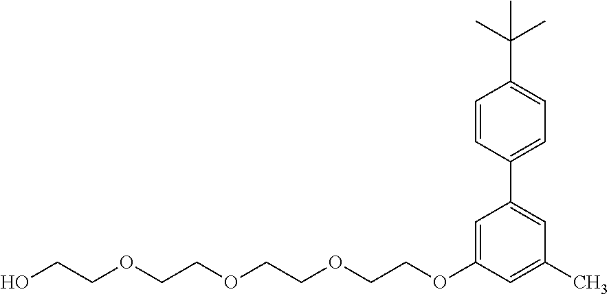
C1(OCCOCCOCCOCCO)=CC(C2=CC=C(C(C)(C)C)C=C2)=CC(C)=C1
